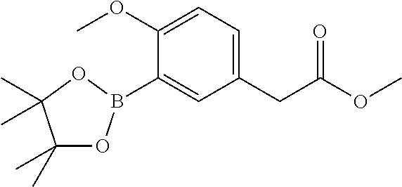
C1=C(OC)C(B2OC(C)(C)C(C)(C)O2)=CC(CC(OC)=O)=C1
